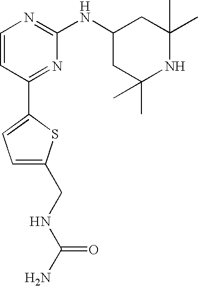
C1=CC(C2=CC=C(CNC(N)=O)S2)=NC(NC2CC(C)(C)NC(C)(C)C2)=N1
